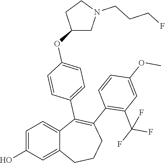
C1=C(O)C=C2C(=C1)C(C1=CC=C(OC3CN(CCCF)CC3)C=C1)=C(C1=C(C(F)(F)F)C=C(OC)C=C1)CCC2
